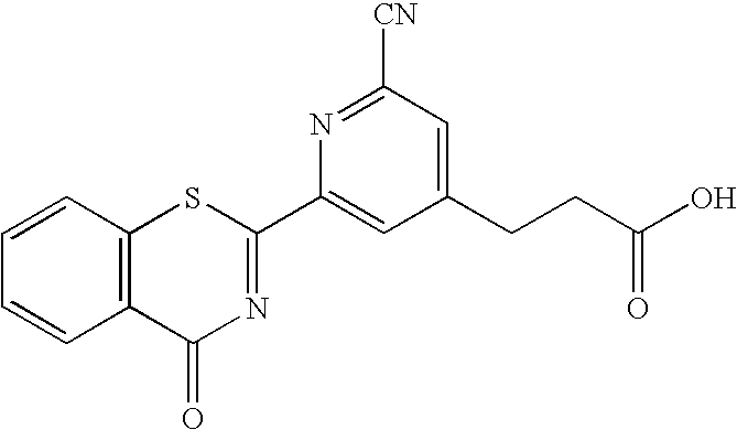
C1=CC2=C(C=C1)C(=O)N=C(C1=CC(CCC(O)=O)=CC([CN])=N1)S2
